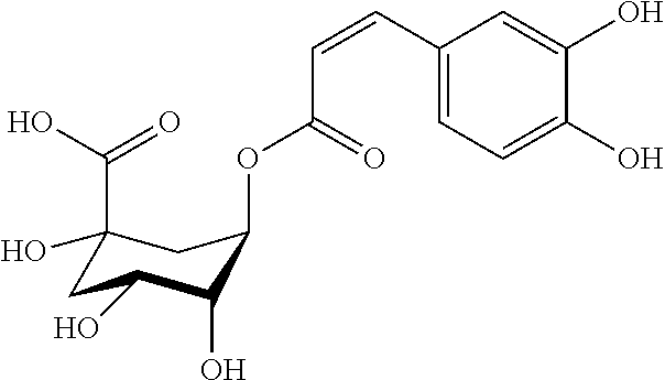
OC(=O)C1(O)CC(O)C(O)C(OC(C=CC2=CC=C(O)C(O)=C2)=O)C1
